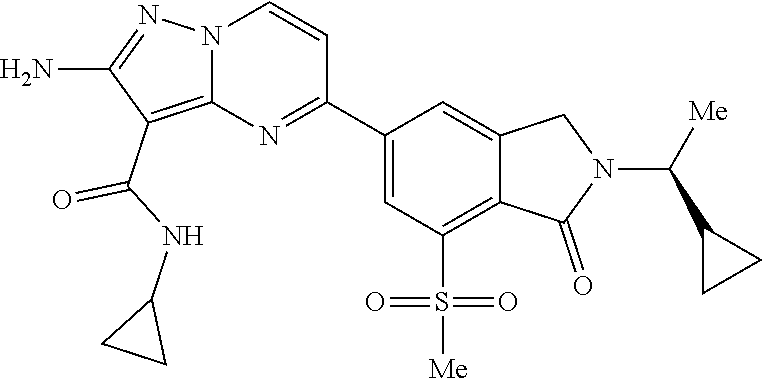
C1(C2=NC3=C(C(NC4CC4)=O)C(N)=NN3C=C2)=CC(S([Me])(=O)=O)=C2C(=C1)CN(C([Me])C1CC1)C2=O
